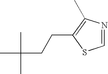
C(CC(C)(C)C)C1=C(C)N=CS1
